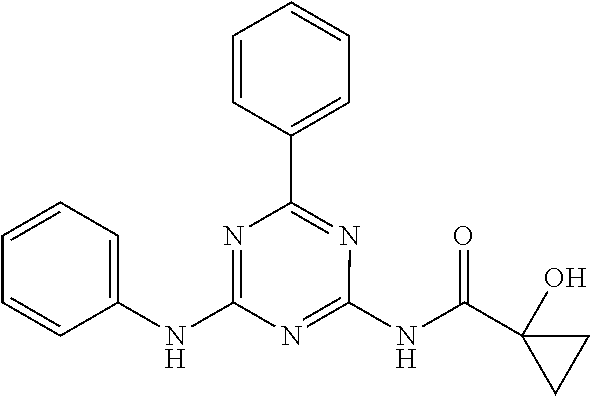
C1(NC2=CC=CC=C2)=NC(C2=CC=CC=C2)=NC(NC(C2(O)CC2)=O)=N1
